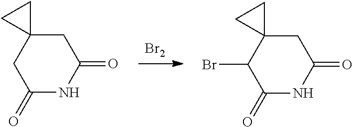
[Br2].C1C(=O)NC(=O)CC12CC2.C1(Br)C(=O)NC(=O)CC12CC2
